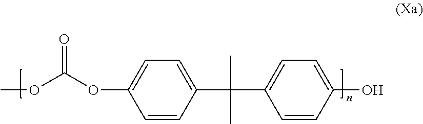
COC(OC1=CC=C(C(C)(C)C2=CC=C(O)C=C2)C=C1)=O
